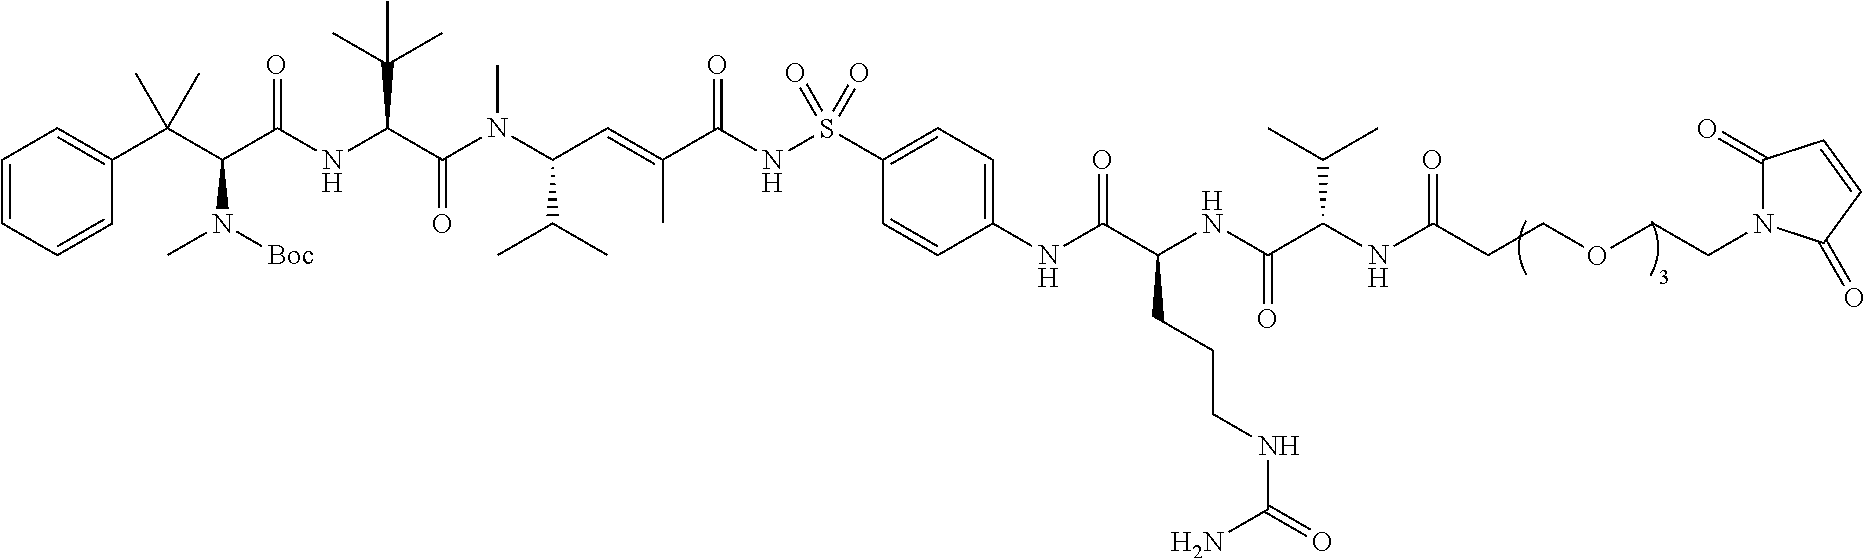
C1=CC=CC(C(C(C(NC(C(N(C(C=C(C(NS(=O)(=O)C2=CC=C(NC(C(NC(C(NC(CCOCCN3C(=O)C=CC3=O)=O)C(C)C)=O)CCCNC(N)=O)=O)C=C2)=O)C)C(C)C)C)=O)C(C)(C)C)=O)N(C)[Boc])(C)C)=C1
